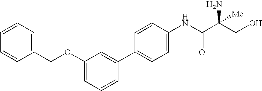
C1(OCC2=CC=CC=C2)=CC=CC(C2=CC=C(NC(C(CO)(N)[Me])=O)C=C2)=C1
